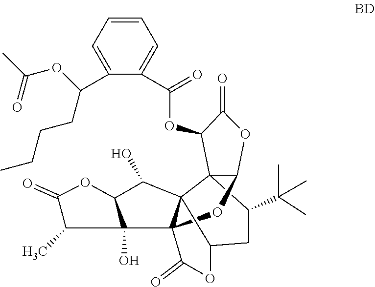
C1(C)C2(O)C(OC1=O)C(O)C13C24C(=O)OC1CC(C(C)(C)C)C31C(O4)OC(=O)C1OC(C1=CC=CC=C1C(OC(C)=O)CCCC)=O
